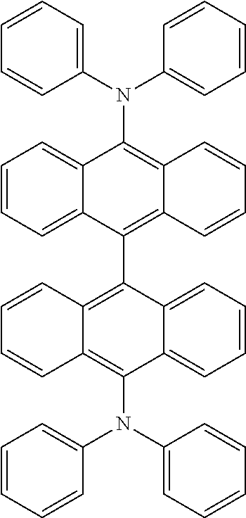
C1=CC=C2C(=C1)C(N(C1=CC=CC=C1)C1=CC=CC=C1)=C1C(=C2C2=C3C(=C(N(C4=CC=CC=C4)C4=CC=CC=C4)C4=CC=CC=C24)C=CC=C3)C=CC=C1
